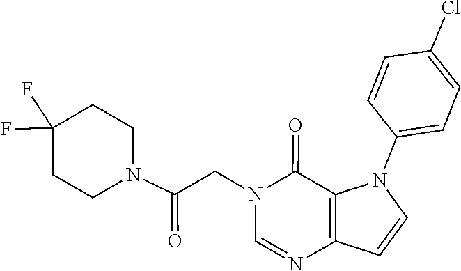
N1(CC(N2CCC(F)(F)CC2)=O)C=NC2=C(C1=O)N(C1=CC=C(Cl)C=C1)C=C2
